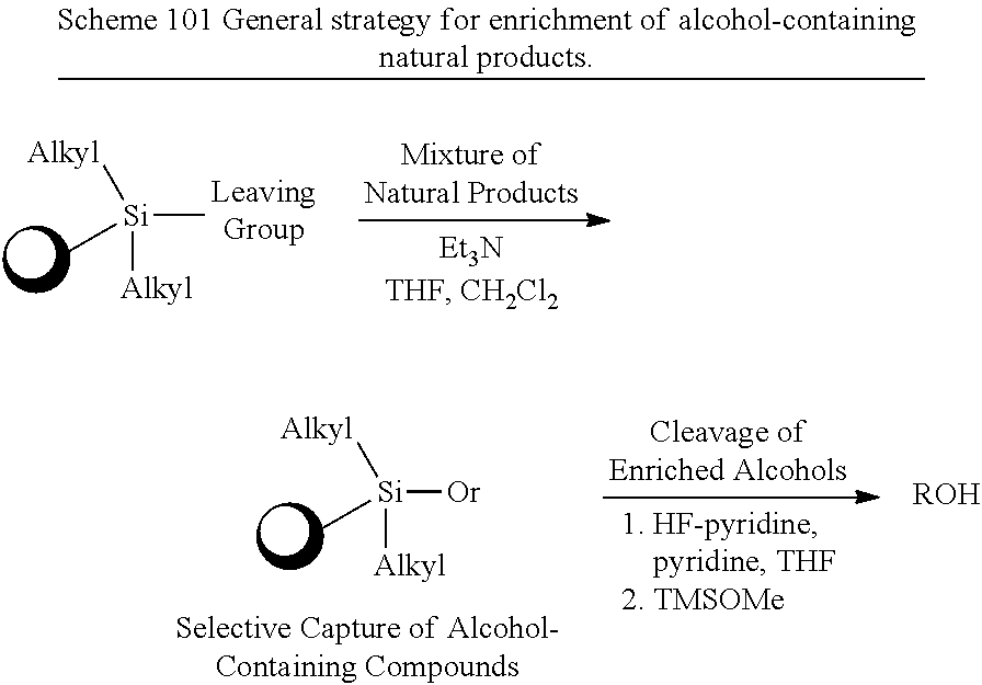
[Si]([Or])([Alkyl])([Alkyl])C.[ROH].[Si](C)([Alkyl])([Alkyl])C
